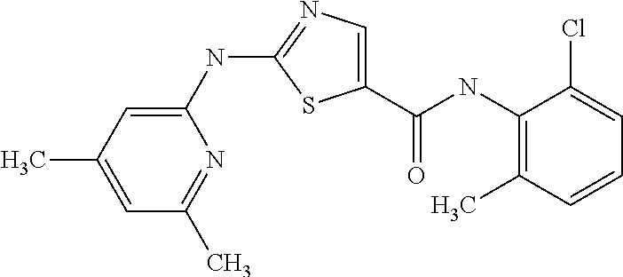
C1=C(C(NC2=C(C)C=CC=C2Cl)=O)SC(NC2=CC(C)=CC(C)=N2)=N1
